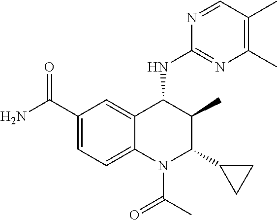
C1(C(N)=O)=CC=C2C(=C1)C(NC1=NC(C)=C(C)C=N1)C(C)C(C1CC1)N2C(C)=O
